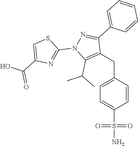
C(C1=CC=C(S(N)(=O)=O)C=C1)C1=C(C(C)C)N(C2=NC(C(O)=O)=CS2)N=C1C1=CC=CC=C1
